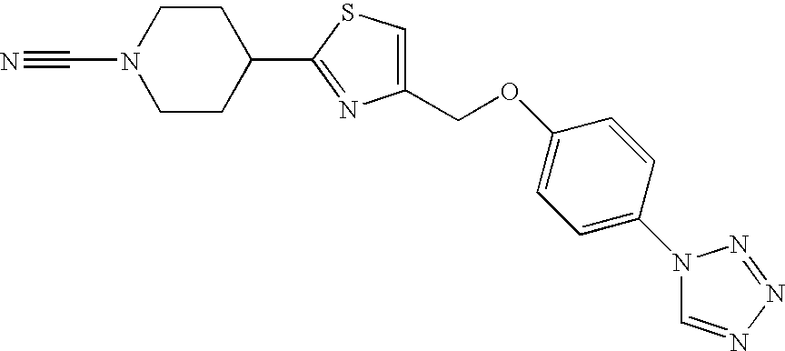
C1(COC2=CC=C(N3C=NN=N3)C=C2)=CSC(C2CCN(C#N)CC2)=N1
